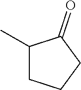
C1(C)CCCC1=O
